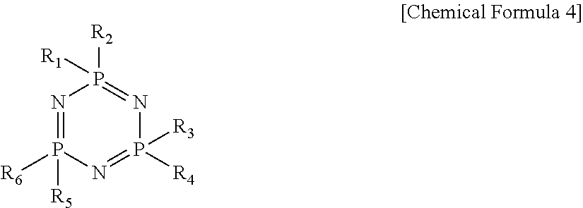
N1=P([R6])([R5])N=P([R3])([R4])N=P1([R2])[R1]
